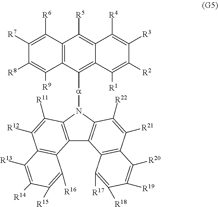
C12=C(C([a]N3C4=C(C5=C3C([R22])=C([R21])C3=C5C([R17])=C([R18])C([R19])=C3[R20])C3=C(C([R12])=C4[R11])C([R13])=C([R14])C([R15])=C3[R16])=C3C(=C1[R5])C([R4])=C([R3])C([R2])=C3[R1])C([R9])=C([R8])C([R7])=C2[R6]
